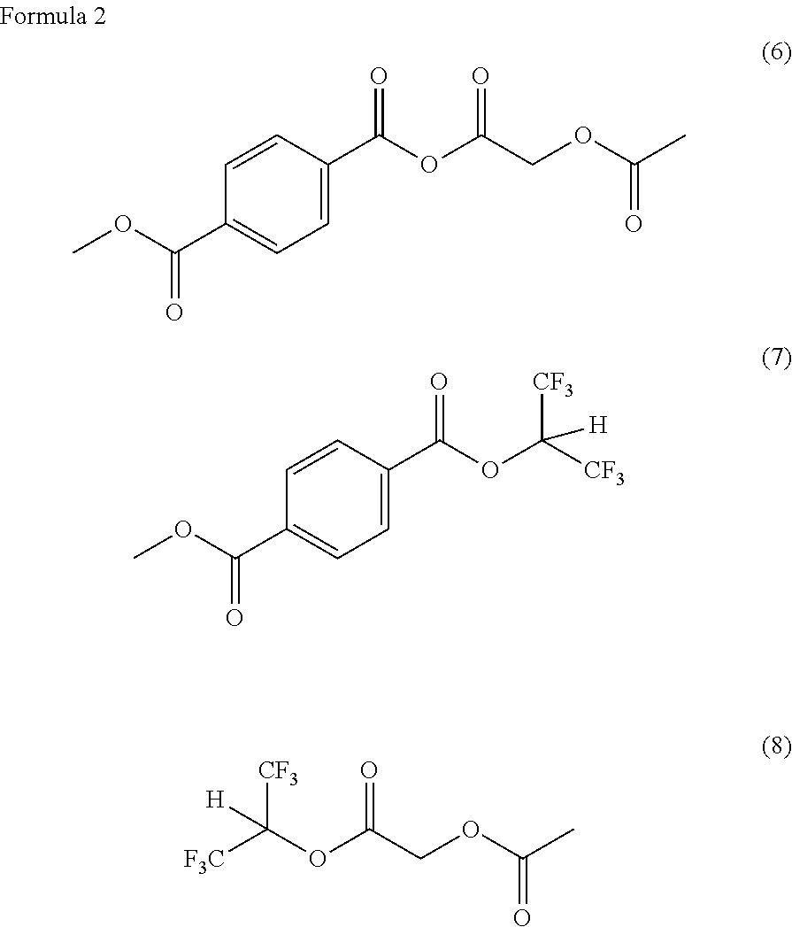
COC(C1=CC=C(C(OC(COC(C)=O)=O)=O)C=C1)=O.COC(C1=CC=C(C(OC([CF3])([CF3])[H])=O)C=C1)=O.[F3C]C(OC(COC(C)=O)=O)([CF3])[H]
